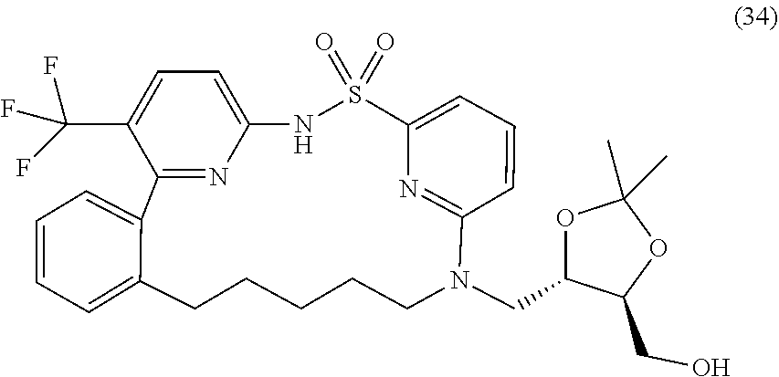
C12=CC=CC=C1CCCCCN(CC1OC(C)(C)OC1CO)C1=NC(=CC=C1)S(=O)(=O)NC1=CC=C(C(F)(F)F)C2=N1
